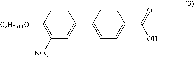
C1=C(C2=CC=C(C(=O)O)C=C2)C=CC([CnH2n+1O])=C1[NO2]
